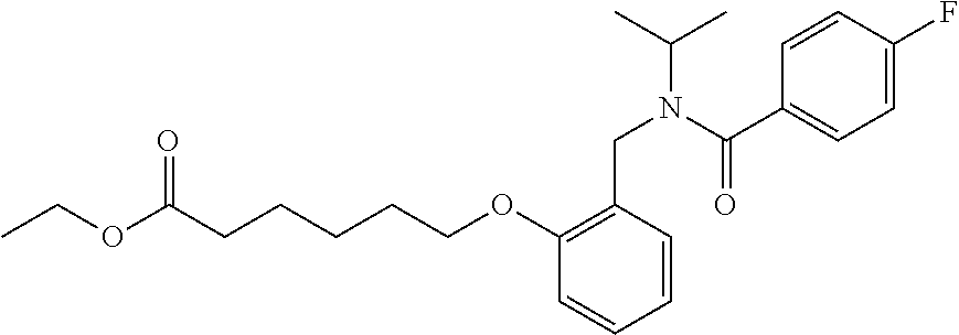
C(CCCOC1=C(CN(C(C)C)C(C2=CC=C(F)C=C2)=O)C=CC=C1)CC(OCC)=O
